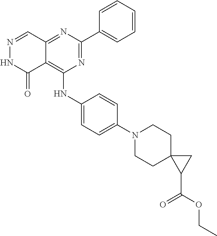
N1=CC2=NC(C3=CC=CC=C3)=NC(NC3=CC=C(N4CCC5(CC4)C(C(=O)OCC)C5)C=C3)=C2C(=O)N1
